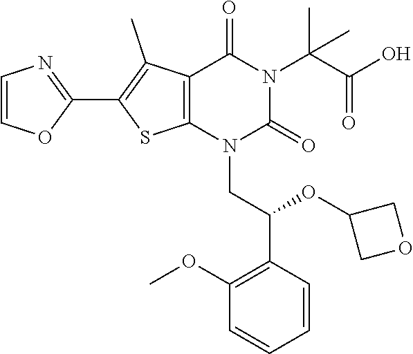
C12=C(N(CC(C3=C(OC)C=CC=C3)OC3COC3)C(=O)N(C(C(O)=O)(C)C)C1=O)SC(C1=NC=CO1)=C2C
